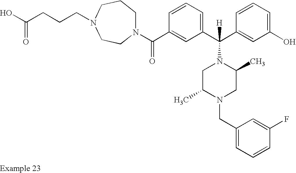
N1(C(C2=CC(C(C3=CC(O)=CC=C3)([H])N3CC(C)N(CC4=CC=CC(F)=C4)CC3C)=CC=C2)=O)CCCN(CCCC(O)=O)CC1
